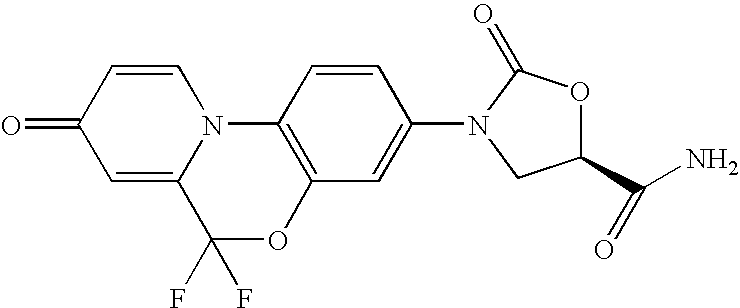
C1=C2N(C=CC1=O)C1=C(C=C(N3C(=O)OC(C(N)=O)C3)C=C1)OC2(F)F
